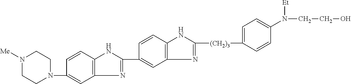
C1=C(N2CCN([Me])CC2)C=CC2=C1N=C(C1=CC3=C(C=C1)NC([(CH2)3]C1=CC=C(N([Et])CCO)C=C1)=N3)N2
